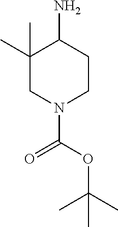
C1(C)(C)CN(C(OC(C)(C)C)=O)CCC1N
